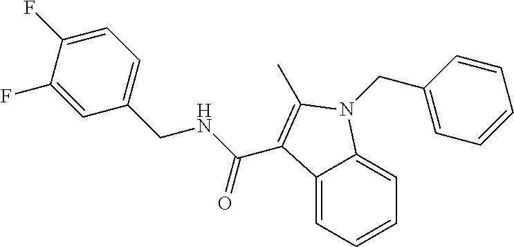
C12=CC=CC=C1N(CC1=CC=CC=C1)C(C)=C2C(NCC1=CC=C(F)C(F)=C1)=O
